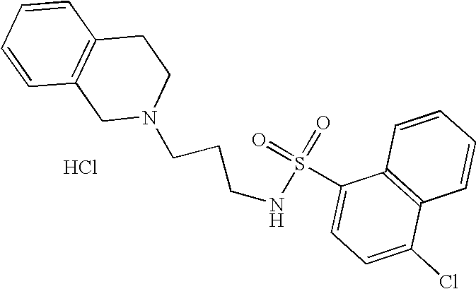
Cl.C(N1CC2=C(C=CC=C2)CC1)CCNS(=O)(=O)C1=CC=C(Cl)C2=C1C=CC=C2
